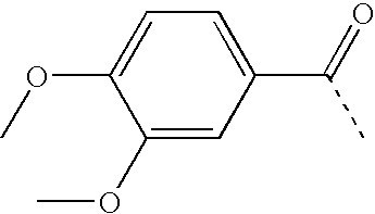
C1=C(C(=O)C)C=C(OC)C(OC)=C1
